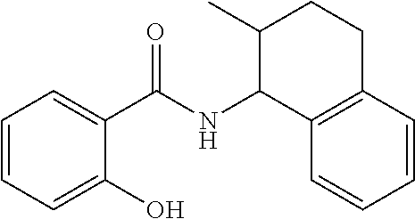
C1(O)=CC=CC=C1C(NC1C2=C(CCC1C)C=CC=C2)=O
